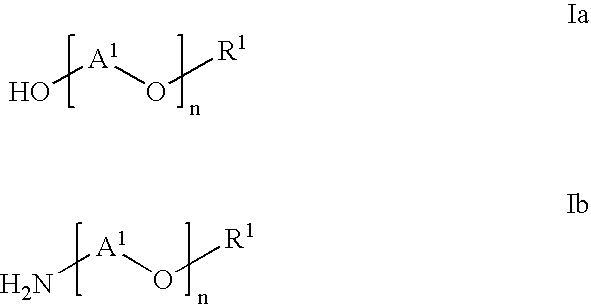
O[A1]O[R1].N[A1]O[R1]
